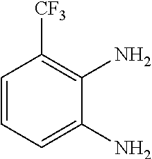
C1=CC=C(N)C(N)=C1[CF3]
